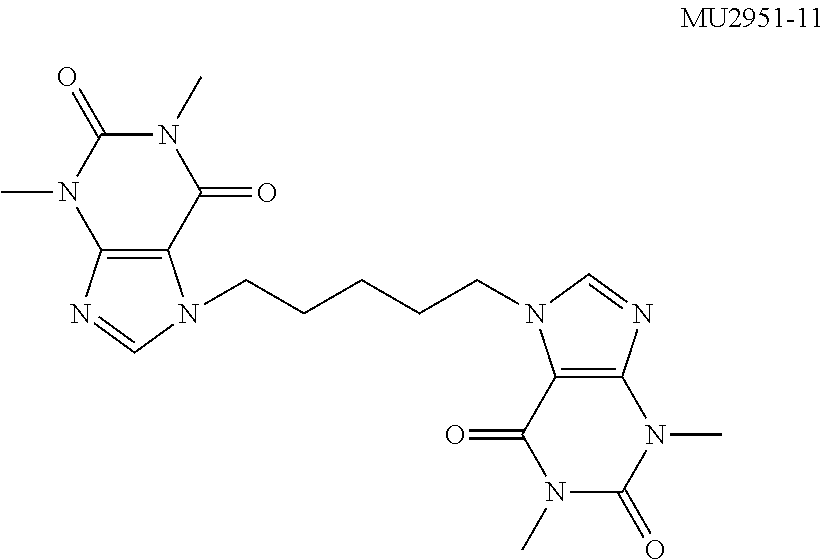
C12=C(C(=O)N(C)C(=O)N1C)N(CCCCCN1C3=C(N=C1)N(C)C(=O)N(C)C3=O)C=N2
